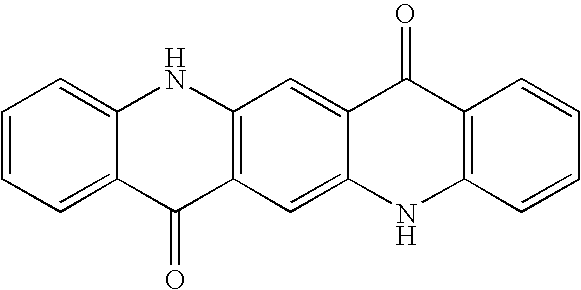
C1=CC=C2C(=C1)NC1=C(C2=O)C=C2C(=C1)C(=O)C1=C(N2)C=CC=C1
